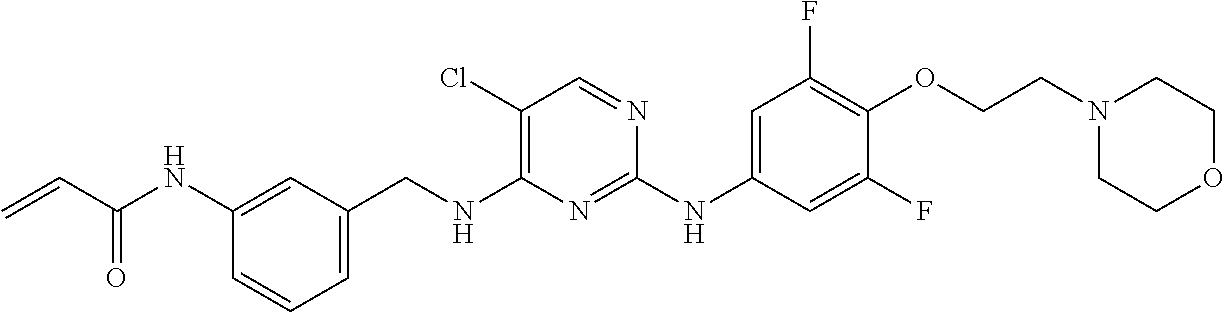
C=CC(NC1=CC(CNC2=C(Cl)C=NC(NC3=CC(F)=C(OCCN4CCOCC4)C(F)=C3)=N2)=CC=C1)=O
